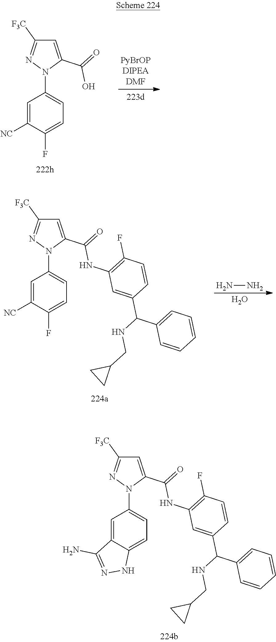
C1=C(C(=O)O)N(C2=CC=C(F)C([NC])=C2)N=C1[F3C].NN.O.C1=C(C(=O)NC2=C(F)C=CC(C(NCC3CC3)C3=CC=CC=C3)=C2)N(C2=CC=C(F)C([NC])=C2)N=C1[F3C].C1=C(C(=O)NC2=C(F)C=CC(C(NCC3CC3)C3=CC=CC=C3)=C2)N(C2=CC=C3C(=C2)C(N)=NN3)N=C1[F3C]
